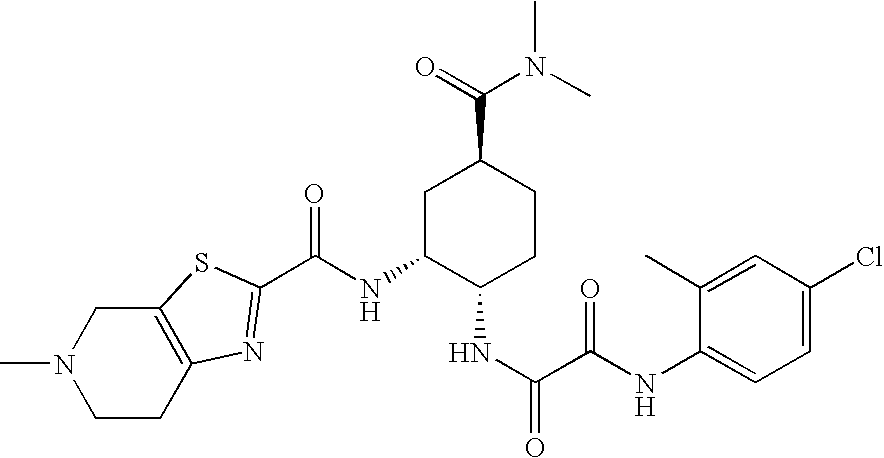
C1CC2=C(CN1C)SC(C(NC1C(NC(C(NC3=CC=C(Cl)C=C3C)=O)=O)CCC(C(=O)N(C)C)C1)=O)=N2
